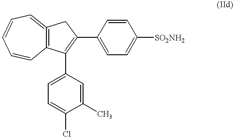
C1(C2=C(C3=CC=C([SO2NH2])C=C3)CC3=C2C=CC=CC=3)=CC=C(Cl)C(C)=C1
